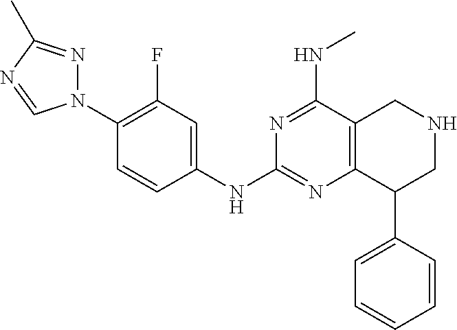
C1(N2N=C(C)N=C2)=C(F)C=C(NC2=NC3=C(C(NC)=N2)CNCC3C2=CC=CC=C2)C=C1
